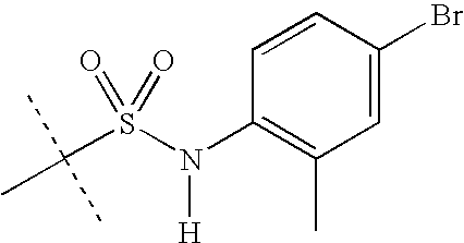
C(S(N(C1=C(C)C=C(Br)C=C1)[H])(=O)=O)(C)(C)C
